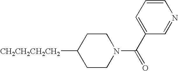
C1CC([CH2CH2CH2CH2])CCN1C(C1=CC=CN=C1)=O
